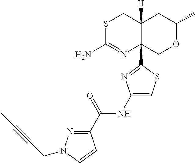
S1C(N)=NC2(C3=NC(NC(C4=NN(CC#CC)C=C4)=O)=CS3)C([H])(C1)CC(C)OC2
